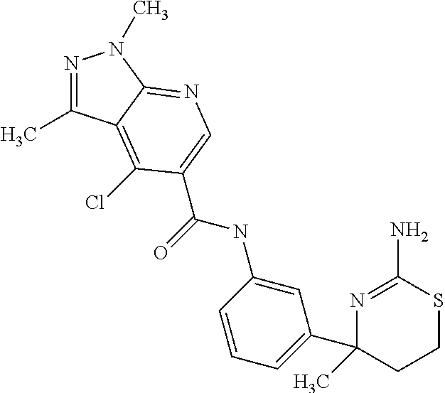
N1=C(N)SCCC1(C1=CC=CC(NC(=O)C2=CN=C3C(=C2Cl)C(C)=NN3C)=C1)C
